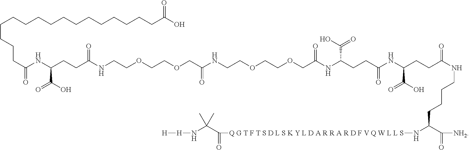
C(CCCCCCCCCCCCC(O)=O)CCCC(NC(CCC(NCCOCCOCC(NCCOCCOCC(NC(CCC(NC(CCC(NCCCCC(N[Q G T F T S D L S K Y L D A R R A R D F V Q W L L S]C(C(N[H][H])(C)C)=O)C([NH2])=O)=O)C(O)=O)=O)C(O)=O)=O)=O)=O)C(O)=O)=O
